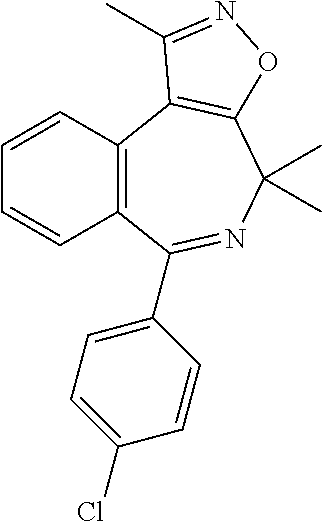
C12=C(C3=C(C(C)(C)N=C1C1=CC=C(Cl)C=C1)ON=C3C)C=CC=C2
